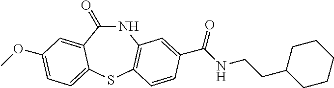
N1C(=O)C2=CC(OC)=CC=C2SC2=C1C=C(C(NCCC1CCCCC1)=O)C=C2
